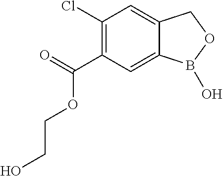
C1(C(=O)OCCO)=C(Cl)C=C2C(=C1)B(O)OC2
